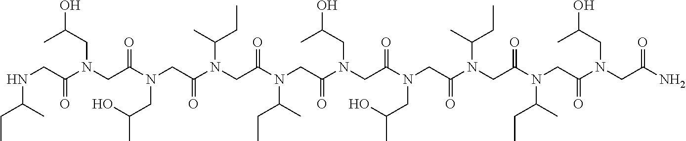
N(CC(N(CC(N(CC(N(CC(N(CC(N(CC(N(CC(N(CC(N(CC(N(CC(N)=O)CC(C)O)=O)C(CC)C)=O)C(C)CC)=O)CC(C)O)=O)CC(O)C)=O)C(CC)C)=O)C(C)CC)=O)CC(C)O)=O)CC(C)O)=O)C(CC)C
